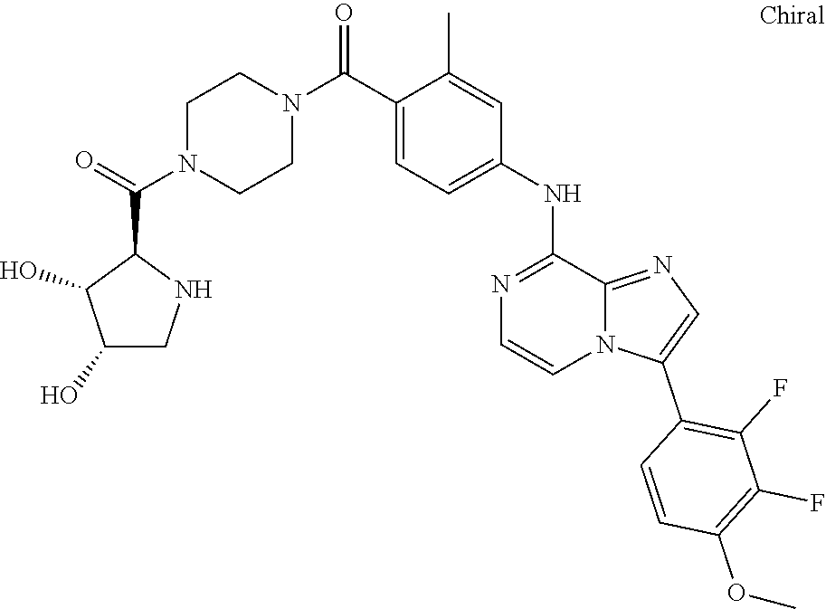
N1(C(C2=CC=C(NC3=NC=CN4C3=NC=C4C3=C(F)C(F)=C(OC)C=C3)C=C2C)=O)CCN(C(=O)C2C(O)C(O)CN2)CC1
